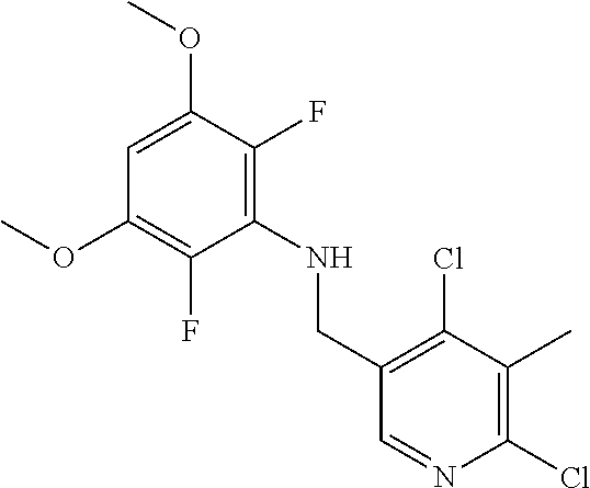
C1=C(OC)C(F)=C(NCC2=C(Cl)C(C)=C(Cl)N=C2)C(F)=C1OC
